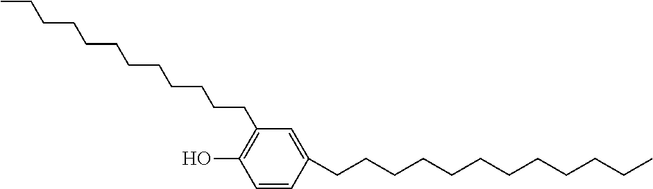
C1=CC(CCCCCCCCCCCC)=CC(CCCCCCCCCCCC)=C1O
